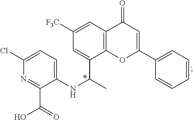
N1=C(C(O)=O)C(NC(C2=CC([F3C])=CC3=C2OC(C2=CC=CC=C2)=CC3=O)C)=CC=C1Cl
